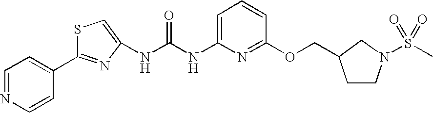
C1=NC=CC(C2=NC(NC(NC3=CC=CC(OCC4CCN(S(C)(=O)=O)C4)=N3)=O)=CS2)=C1
